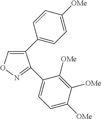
C1(C2=CC=C([OMe])C=C2)=CON=C1C1=CC=C([OMe])C([OMe])=C1[OMe]
